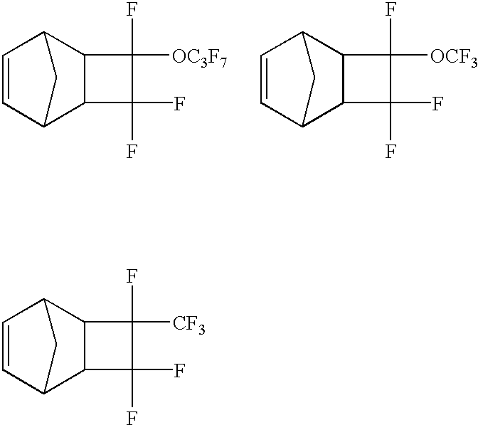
C1=CC2C3C(C1C2)C(F)([CF3])C3(F)F.C1=CC2C3C(C1C2)C(F)([OC3F7])C3(F)F.C1=CC2C3C(C1C2)C(F)([OCF3])C3(F)F
